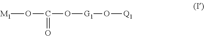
[M1]OC(O[G1]O[Q1])=O
